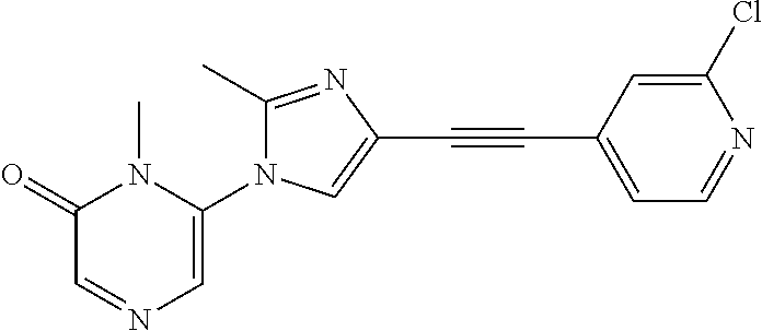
C1(=O)C=NC=C(N2C(C)=NC(C#CC3=CC=NC(Cl)=C3)=C2)N1C
